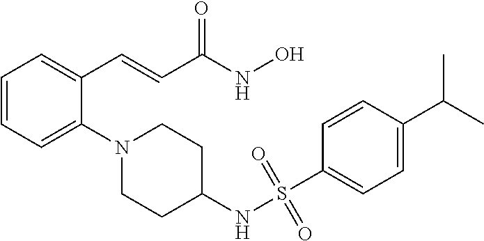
C1=CC=C(N2CCC(NS(=O)(=O)C3=CC=C(C(C)C)C=C3)CC2)C(C=CC(NO)=O)=C1
